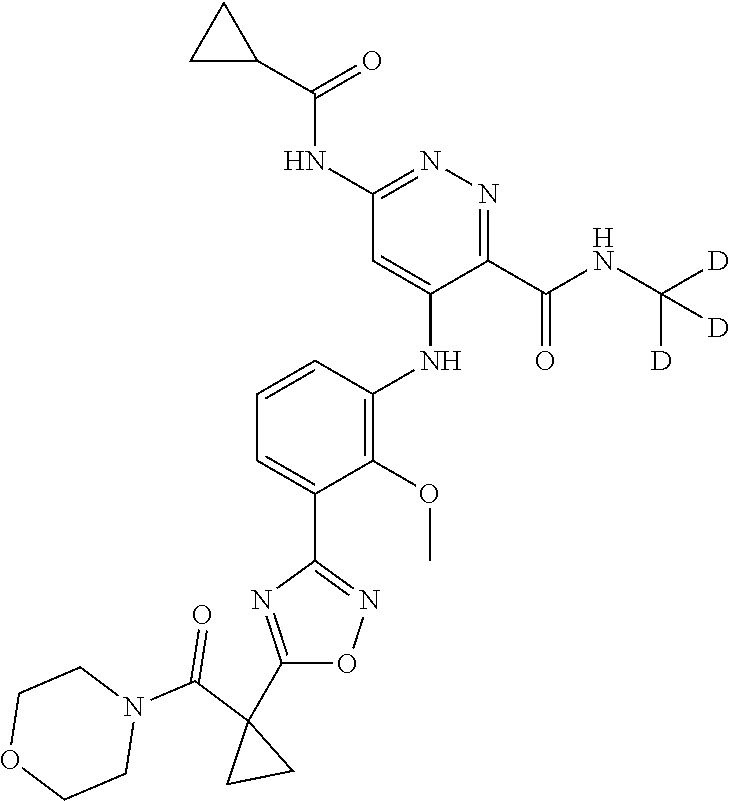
C1=C(C2=NOC(C3(C(N4CCOCC4)=O)CC3)=N2)C(OC)=C(NC2=CC(NC(C3CC3)=O)=NN=C2C(NC([D])([D])[D])=O)C=C1
